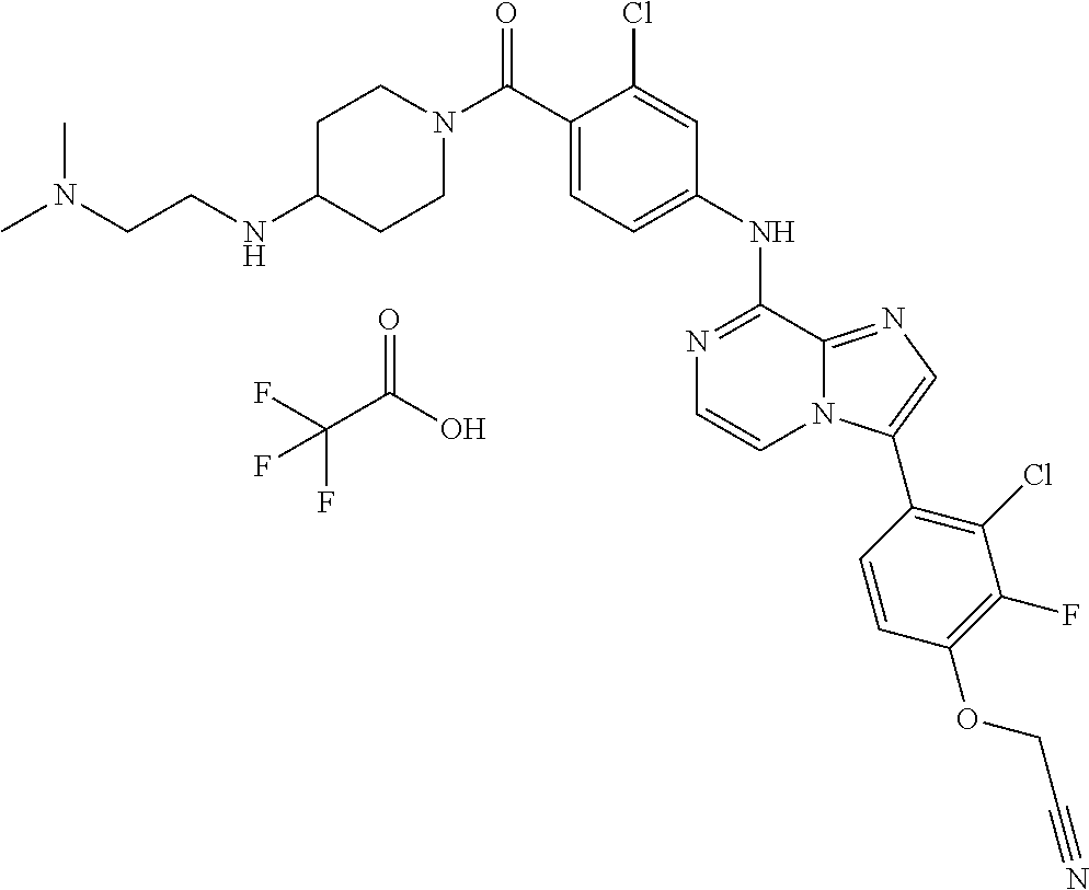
C1(NC2=NC=CN3C2=NC=C3C2=C(Cl)C(F)=C(OCC#N)C=C2)=CC=C(C(N2CCC(NCCN(C)C)CC2)=O)C(Cl)=C1.O=C(O)C(F)(F)F
